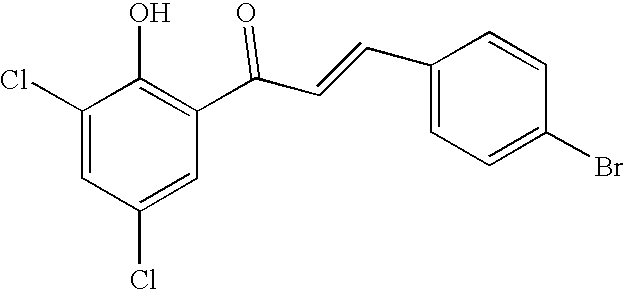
C1(Cl)=CC(Cl)=CC(C(C=CC2=CC=C(Br)C=C2)=O)=C1O
